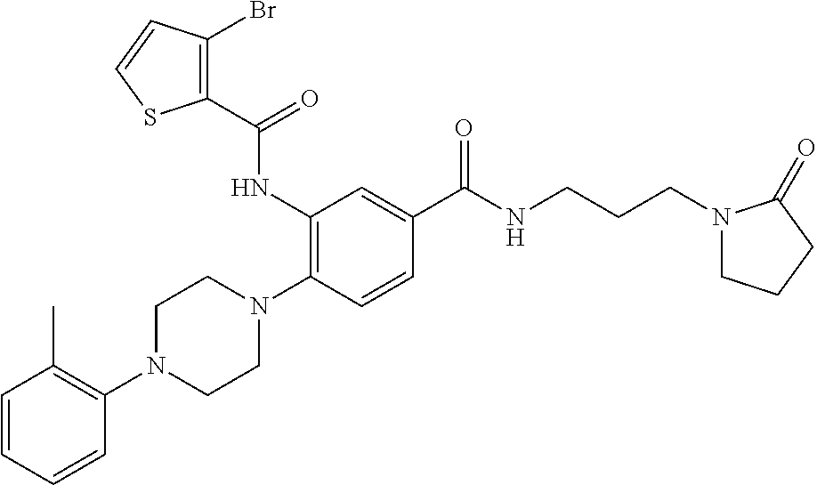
C1=CC=CC(N2CCN(C3=C(NC(=O)C4=C(Br)C=CS4)C=C(C(=O)NCCCN4CCCC4=O)C=C3)CC2)=C1C
